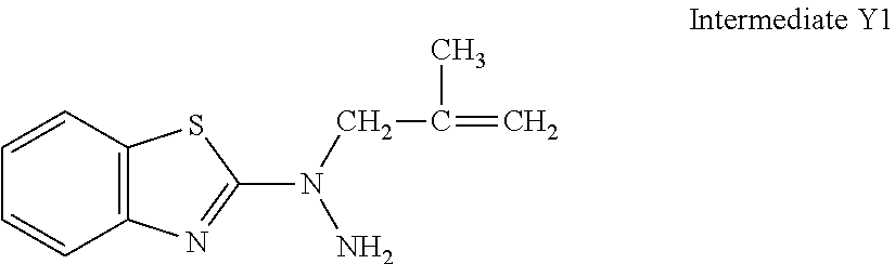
C1=CC2=C(C=C1)N=C(N(CC(=C)C)N)S2
